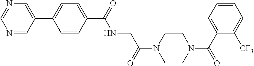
N(CC(N1CCN(C(C2=CC=CC=C2[CF3])=O)CC1)=O)C(=O)C1=CC=C(C2=CN=CN=C2)C=C1
